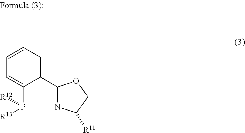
C1=CC=C(C2=NC([R11])CO2)C(P([R12])[R13])=C1
